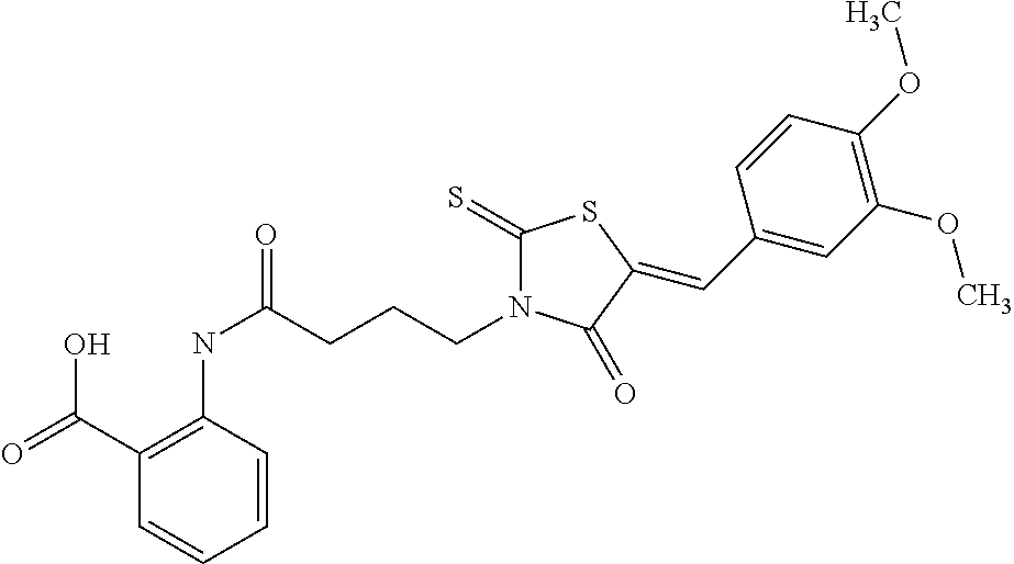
C1=CC(NC(=O)CCCN2C(=S)SC(=CC3=CC(OC)=C(OC)C=C3)C2=O)=C(C(=O)O)C=C1
